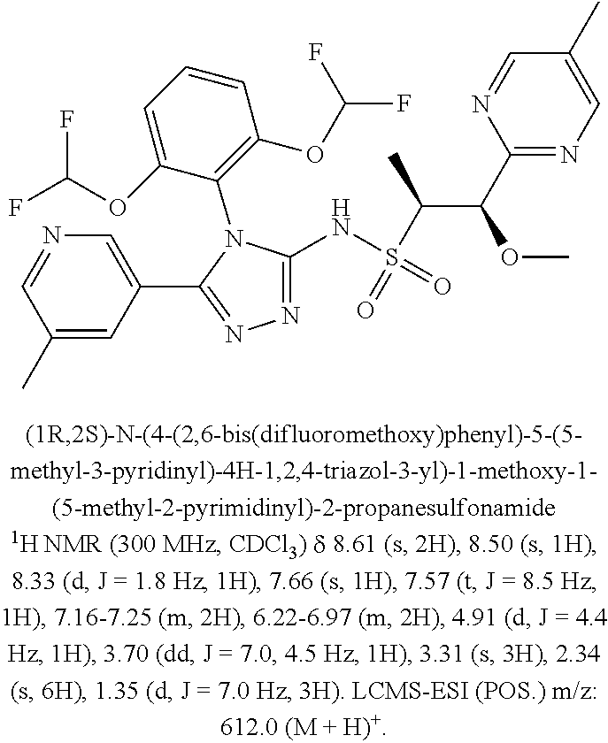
C1=C(OC(F)F)C(N2C(NS(C(C(C3=NC=C(C)C=N3)OC)C)(=O)=O)=NN=C2C2=CN=CC(C)=C2)=C(OC(F)F)C=C1
